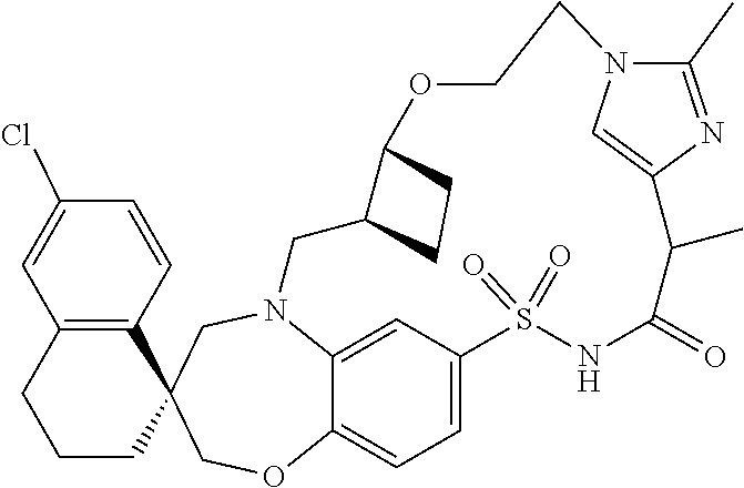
N12C3=CC(=CC=C3OCC3(C4=C(C=C(Cl)C=C4)CCC3)C1)S(=O)(=O)NC(=O)C(C)C1=CN(C(C)=N1)CCOC1C(C2)CC1
